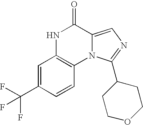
N1C2=C(N3C(=CN=C3C3CCOCC3)C1=O)C=CC(C(F)(F)F)=C2
